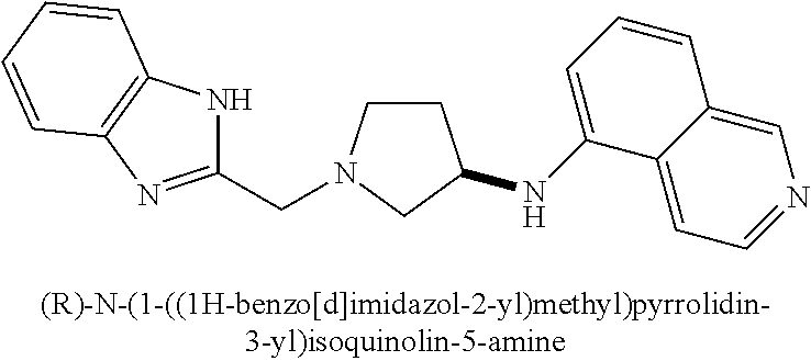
C1CN(CC2=NC3=C(N2)C=CC=C3)CC1NC1=CC=CC2=CN=CC=C12
